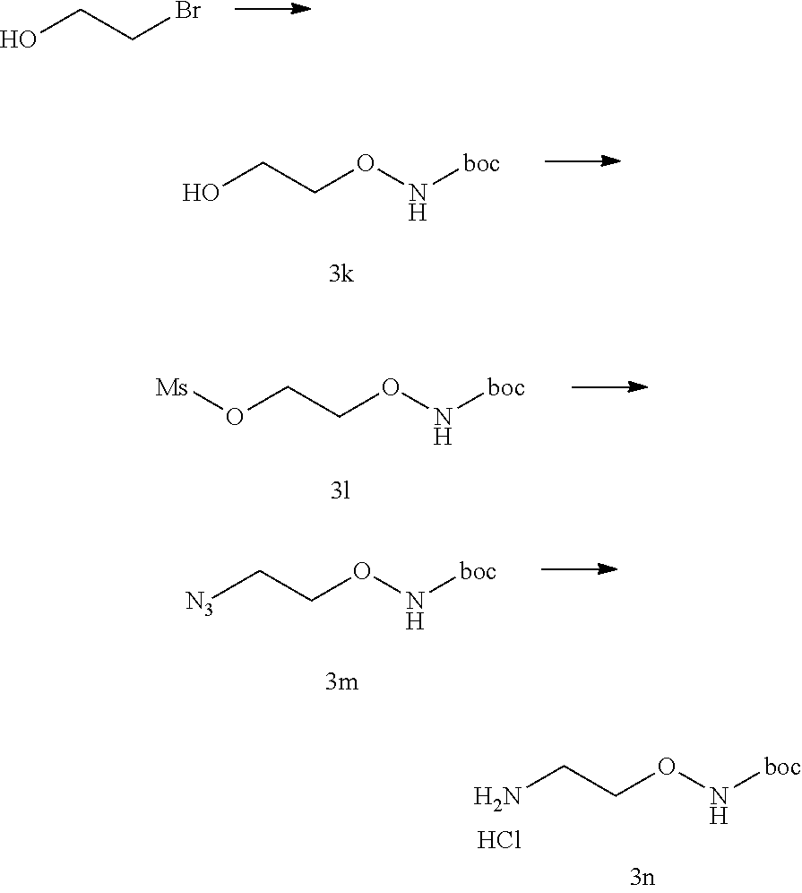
OCCBr.OCCON[boc].[Ms]OCCON[boc].[N3]CCON[boc].NCCON[boc].Cl
